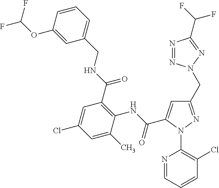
C1=C(OC(F)F)C=CC=C1CNC(C1=C(NC(=O)C2=CC(CN3N=NC(C(F)F)=N3)=NN2C2=C(Cl)C=CC=N2)C(C)=CC(Cl)=C1)=O
